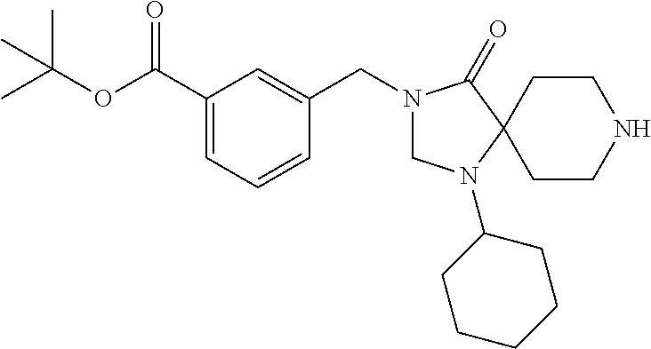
CC(OC(C1=CC=CC(CN2CN(C3CCCCC3)C3(C2=O)CCNCC3)=C1)=O)(C)C
